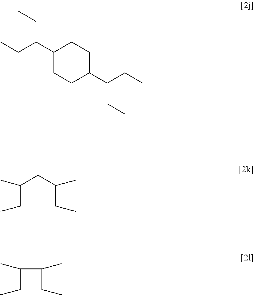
C1CC(C(CC)CC)CCC1C(CC)CC.C(CC)(CC(CC)C)C.C(CC)(C)C(CC)C
